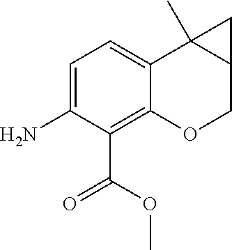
C1(N)=CC=C2C(=C1C(=O)OC)OCC1C2(C)C1
